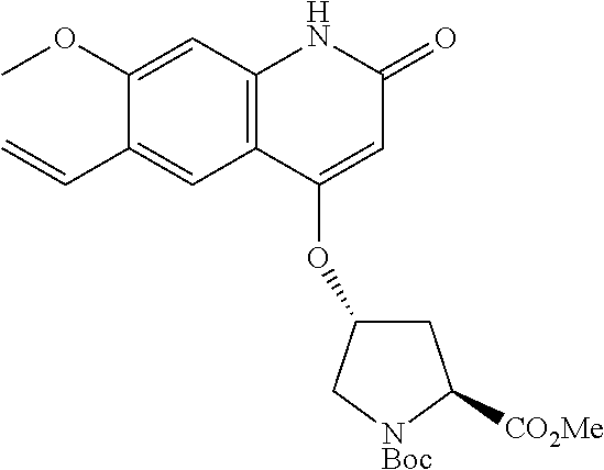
C1(OC)=CC2=C(C=C1C=C)C(OC1CC([CO2Me])[NBoc]C1)=CC(=O)N2
